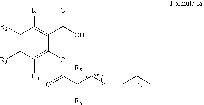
C1([R2])=C([R3])C([R4])=C(OC(C(CC=CCC)([R5])[R6])=O)C(C(O)=O)=C1[R1]
